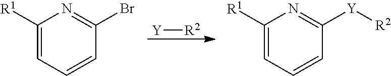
[Y][R2].C1([R1])=CC=CC(Br)=N1.C1([R1])=CC=CC([Y][R2])=N1
